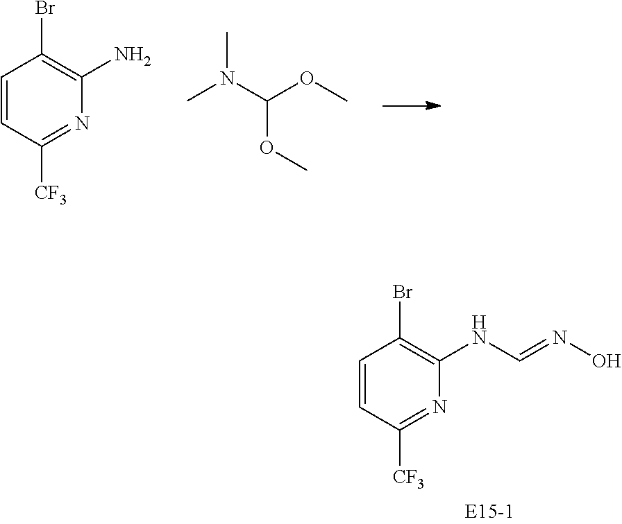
C1=CC(Br)=C(N)N=C1[CF3].O(C(N(C)C)OC)C.C1=CC(Br)=C(NC=NO)N=C1[CF3]
